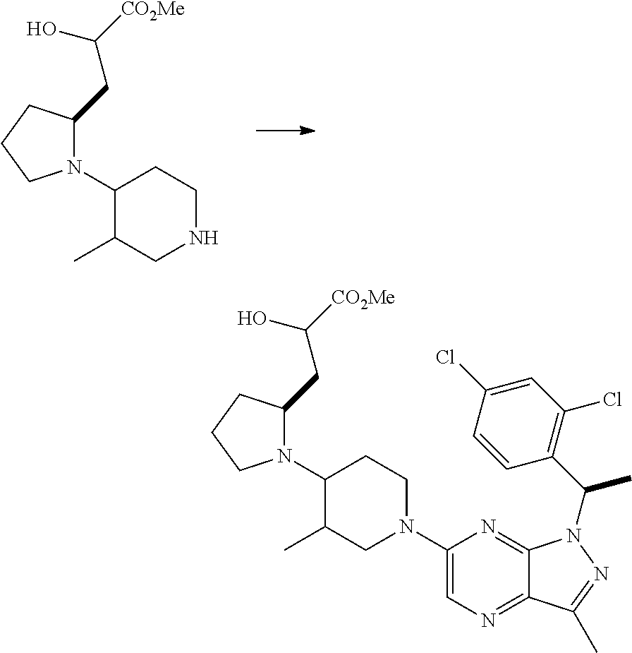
N1(C2C(C)CNCC2)C(CC([CO2Me])O)CCC1.N1(C2C(C)CN(C3=CN=C4C(=N3)N(C(C)C3=C(Cl)C=C(Cl)C=C3)N=C4C)CC2)C(CC([CO2Me])O)CCC1
